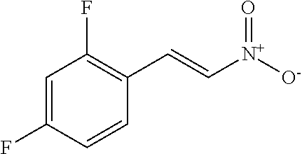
C1=C(F)C=CC(C=C[N+]([O-])=O)=C1F
